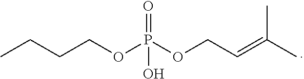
C(COP(OCC=C(C)C)(=O)O)CC
